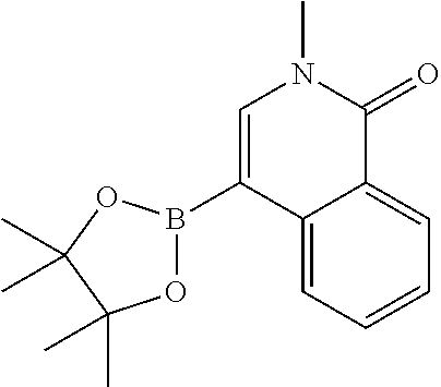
C1=C(B2OC(C)(C)C(C)(C)O2)C2=CC=CC=C2C(=O)N1C
